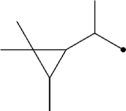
C1(C(C)C)C(C)(C)C1C
